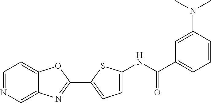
C1(C2=NC3=CN=CC=C3O2)=CC=C(NC(C2=CC=CC(N(C)C)=C2)=O)S1
